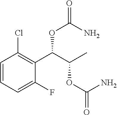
C1=CC=C(F)C(C(C(C)OC(N)=O)OC(=O)N)=C1Cl
